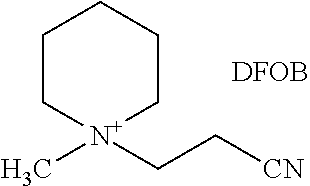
C1C[N+](C)(CC[CN])CCC1.[DFOB]
